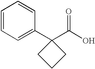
C1=CC=C(C2(C(O)=O)CCC2)C=C1
